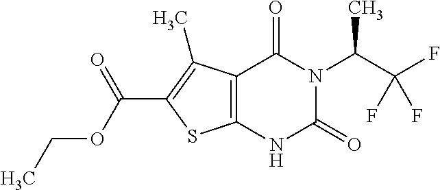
C12=C(NC(=O)N(C(C(F)(F)F)C)C1=O)SC(C(OCC)=O)=C2C
